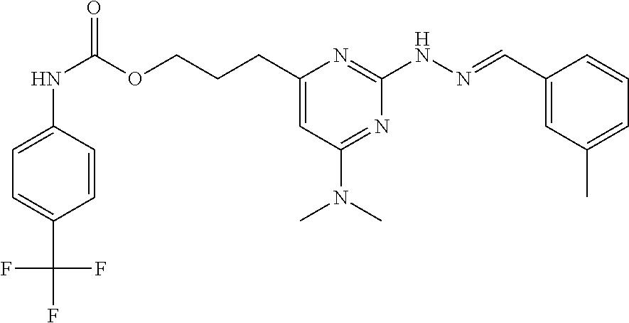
N(C(OCCCC1=CC(N(C)C)=NC(NN=CC2=CC(C)=CC=C2)=N1)=O)C1=CC=C(C(F)(F)F)C=C1
